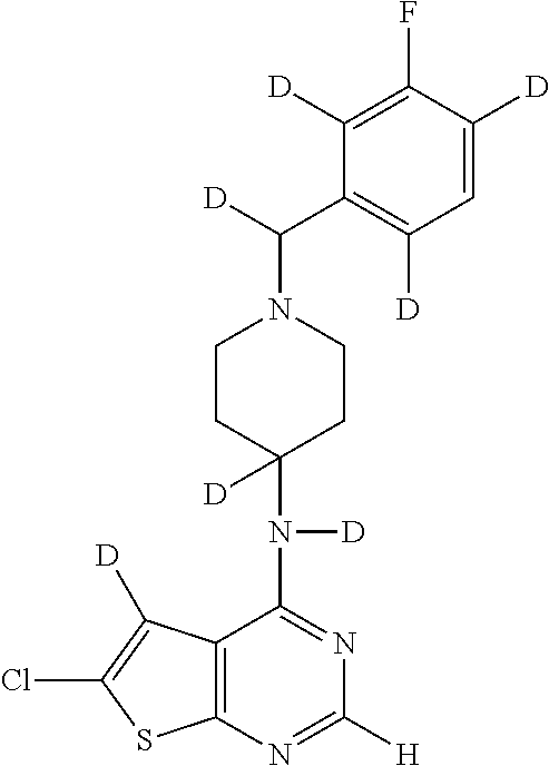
C12=C(N=C([H])N=C1N(C1([D])CCN(C([D])C3=C([D])C=C([D])C(F)=C3[D])CC1)[D])SC(Cl)=C2[D]
